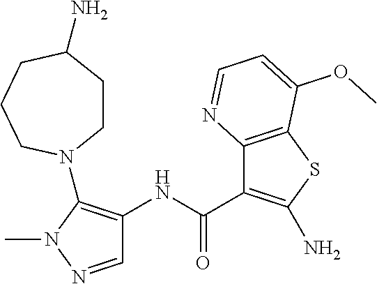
C12=C(SC(N)=C1C(NC1=C(N3CCC(N)CCC3)N(C)N=C1)=O)C(OC)=CC=N2
